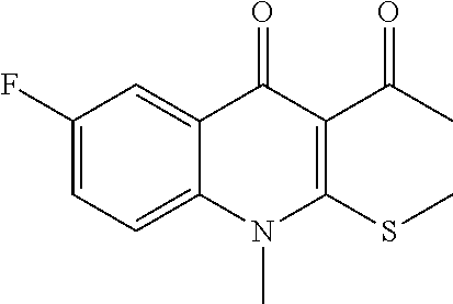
C1=C(F)C=C2C(=C1)N(C)C(SC)=C(C(C)=O)C2=O
